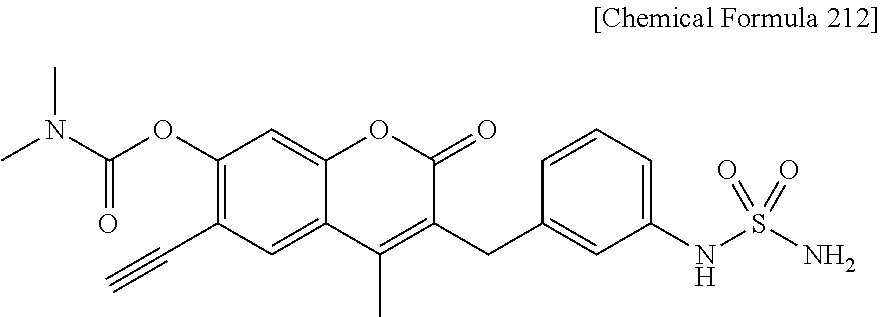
CN(C(OC1=C(C#C)C=C2C(=C1)OC(=O)C(CC1=CC(NS(N)(=O)=O)=CC=C1)=C2C)=O)C
